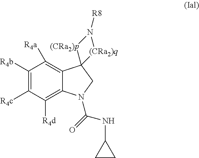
C1([R4b])=C([R4c])C([R4d])=C2C(=C1[R4a])C1(CN2C(NC2CC2)=O)[(CRa2)p]N([R8])[(CRa2)q]1
